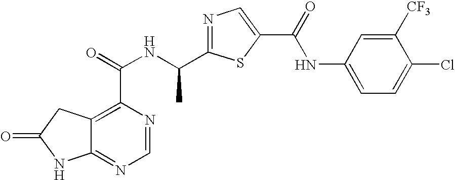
C12=NC=NC(C(=O)NC(C3=NC=C(C(=O)NC4=CC=C(Cl)C([CF3])=C4)S3)C)=C1CC(=O)N2
